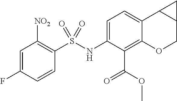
[NO2]C1=C(S(NC2=CC=C3C(=C2C(OC)=O)OCC2C3C2)(=O)=O)C=CC(F)=C1
